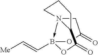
N123->B(C=C[Me])(OC(=O)C1)OC(=O)C2CCC3
